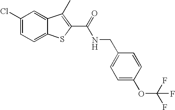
C1(C(=O)NCC2=CC=C(OC(F)(F)F)C=C2)=C(C)C2=CC(Cl)=CC=C2S1
